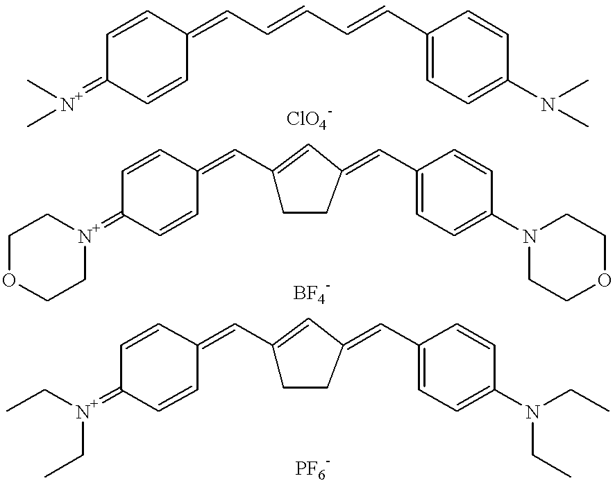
C1=CC(=CC=CC=CC2=CC=C(N(C)C)C=C2)C=CC1=[N+](C)C.C1=CC(=CC2=CC(=CC3=CC=C(N4CCOCC4)C=C3)CC2)C=CC1=[N+]1CCOCC1.C1=CC(=CC2=CC(=CC3=CC=C(N(CC)CC)C=C3)CC2)C=CC1=[N+](CC)CC
